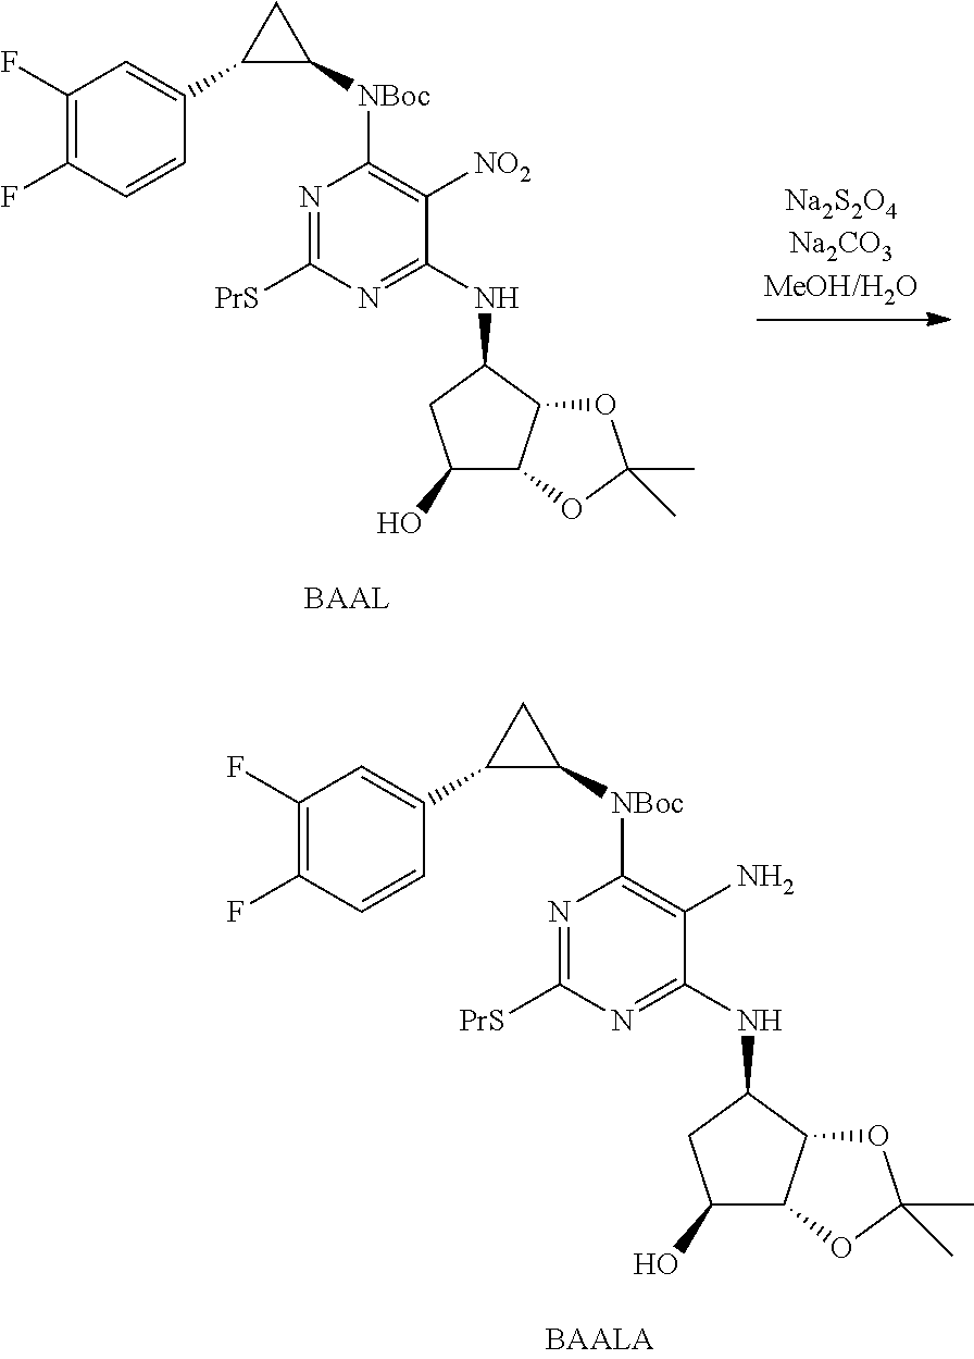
N1=C([PrS])N=C(NC2C3C(C(O)C2)OC(C)(C)O3)C(N)=C1[NBoc]C1CC1C1=CC(F)=C(F)C=C1.N1=C([PrS])N=C(NC2C3C(C(O)C2)OC(C)(C)O3)C([NO2])=C1[NBoc]C1CC1C1=CC(F)=C(F)C=C1
